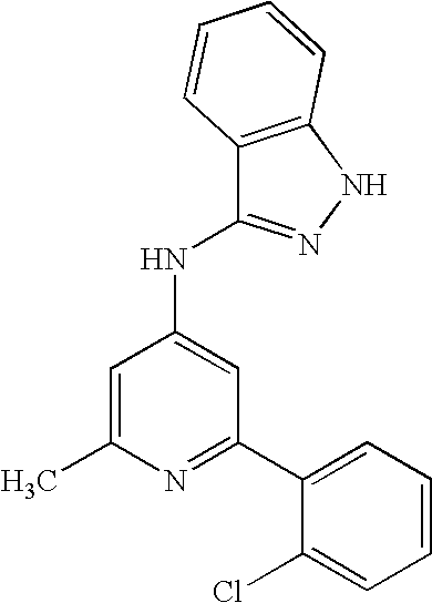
N1=C(C2=CC=CC=C2Cl)C=C(NC2=NNC3=C2C=CC=C3)C=C1C
